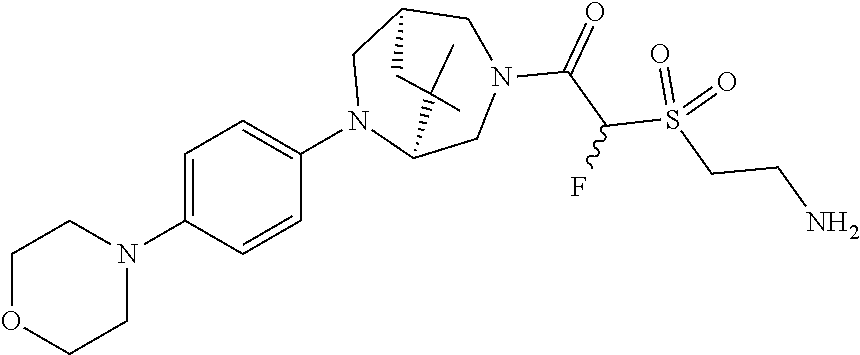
C1=C(N2CCOCC2)C=CC(N2C3CN(C(C(S(CCN)(=O)=O)F)=O)CC(C2)CC3(C)C)=C1
